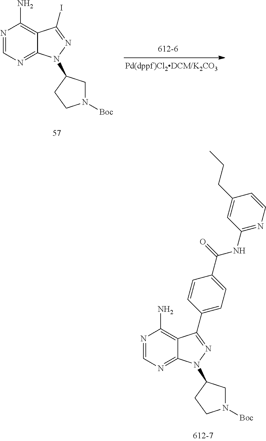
N1=CN=C2C(=C1N)C(I)=NN2C1CN([Boc])CC1.N1=CN=C2C(=C1N)C(C1=CC=C(C(NC3=NC=CC(CCC)=C3)=O)C=C1)=NN2C1CN([Boc])CC1
